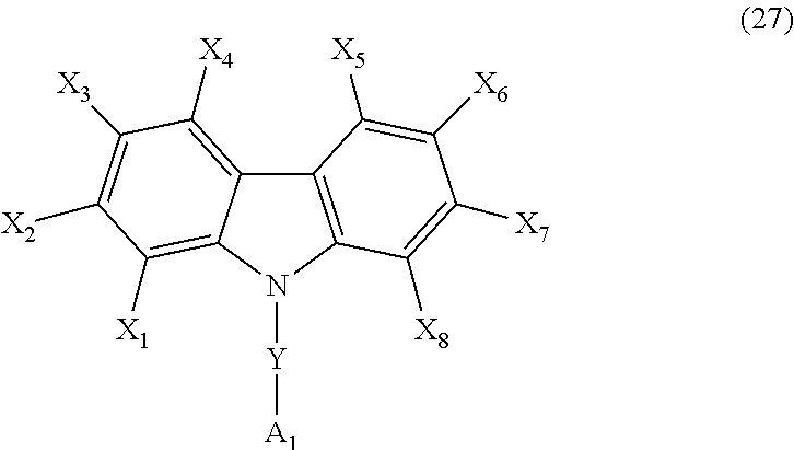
C12=C(N([Y][A1])C3=C([X1])C([X2])=C([X3])C([X4])=C13)C([X8])=C([X7])C([X6])=C2[X5]
